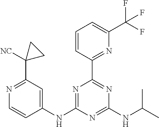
C1(NC2=NC(C3=NC(C(F)(F)F)=CC=C3)=NC(NC(C)C)=N2)=CC(C2([NC])CC2)=NC=C1
